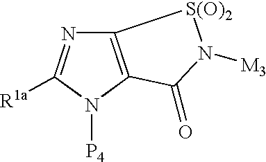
C12=C(N([P4])C([R1a])=N1)C(=O)N([M3])[S(O)2]2
